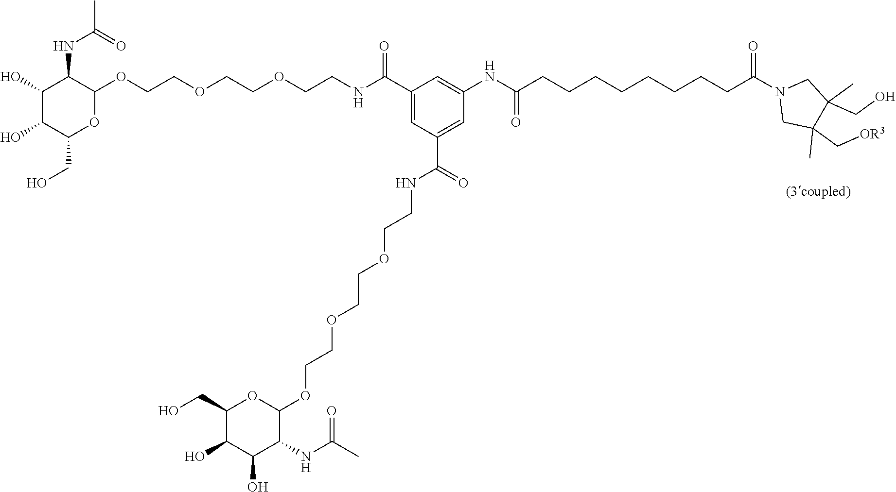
C1(O)C(O)C(CO)OC(OCCOCCOCCNC(C2=CC(C(NCCOCCOCCOC3OC(CO)C(O)C(O)C3NC(C)=O)=O)=CC(NC(CCCCCCCCC(N3CC(C)(C[OR3])C(CO)(C)C3)=O)=O)=C2)=O)C1NC(=O)C
